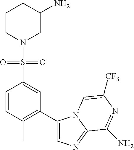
C1=CC(C)=C(C2=CN=C3N2C=C([CF3])N=C3N)C=C1S(N1CC(N)CCC1)(=O)=O
